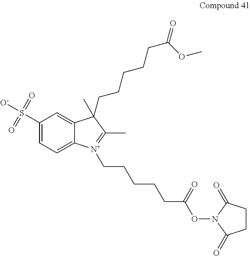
C1(S([O-])(=O)=O)=CC=C2C(=C1)C(CCCCCC(=O)OC)(C)C(C)=[N+]2CCCCCC(ON1C(=O)CCC1=O)=O
